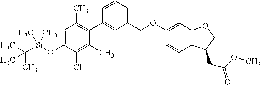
C1=C(O[Si](C(C)(C)C)(C)C)C(Cl)=C(C)C(C2=CC(COC3=CC4=C(C=C3)C(CC(=O)OC)CO4)=CC=C2)=C1C
